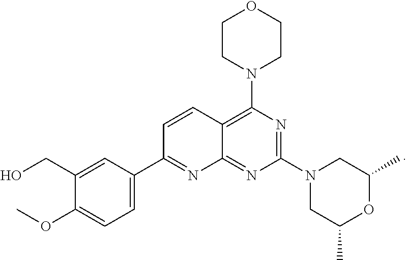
C1=C(C2=NC3=NC(N4CC(C)OC(C)C4)=NC(N4CCOCC4)=C3C=C2)C=C(CO)C(OC)=C1
